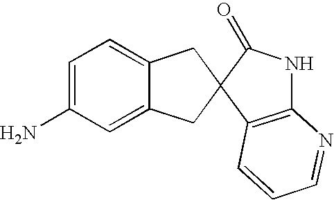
C1=C(N)C=C2C(=C1)CC1(C2)C(=O)NC2=C1C=CC=N2
